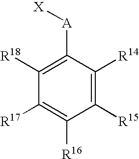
C1([R18])=C([A][X])C([R14])=C([R15])C([R16])=C1[R17]
